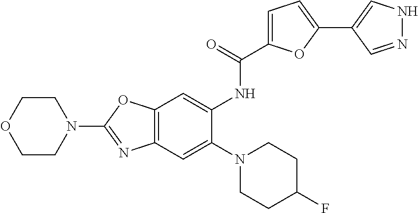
C12=C(OC(N3CCOCC3)=N1)C=C(NC(=O)C1=CC=C(C3=CNN=C3)O1)C(N1CCC(F)CC1)=C2
